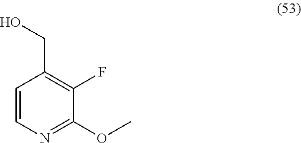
C1=CN=C(OC)C(F)=C1CO
